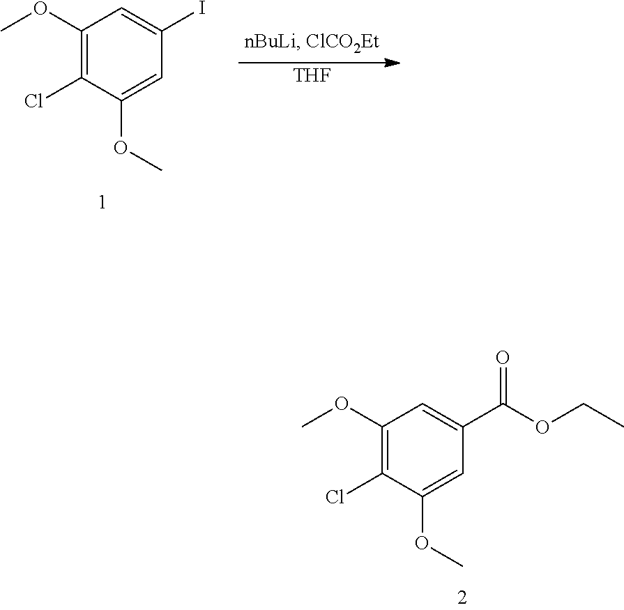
C1(OC)=C(Cl)C(OC)=CC(C(OCC)=O)=C1.[THF].C1(OC)=C(Cl)C(OC)=CC(I)=C1
